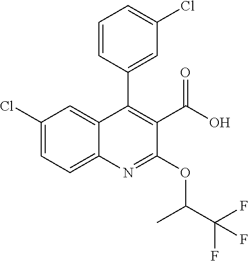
C1=CC(C2=C(C(O)=O)C(OC(C(F)(F)F)C)=NC3=CC=C(Cl)C=C23)=CC(Cl)=C1
